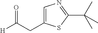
C(C([H])=O)C1=CN=C(C(C)(C)C)S1
